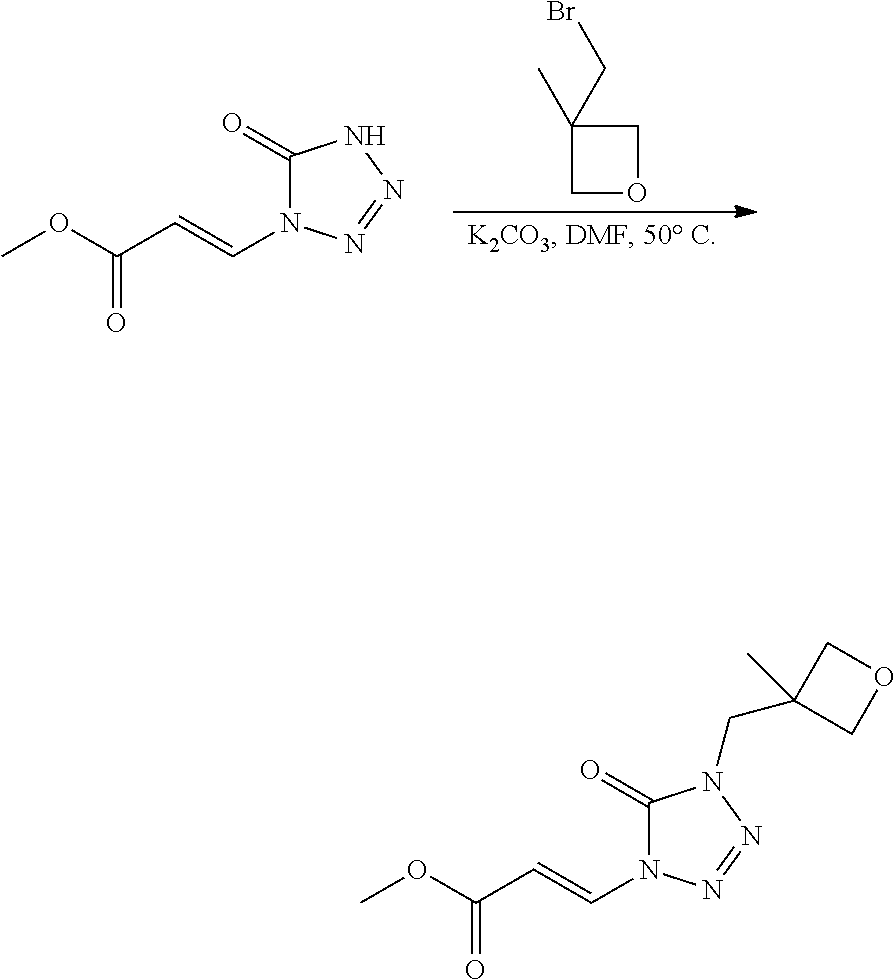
C1(C)(CBr)COC1.C(=CC(OC)=O)N1C(=O)NN=N1.C(C1(C)COC1)N1C(=O)N(C=CC(OC)=O)N=N1
